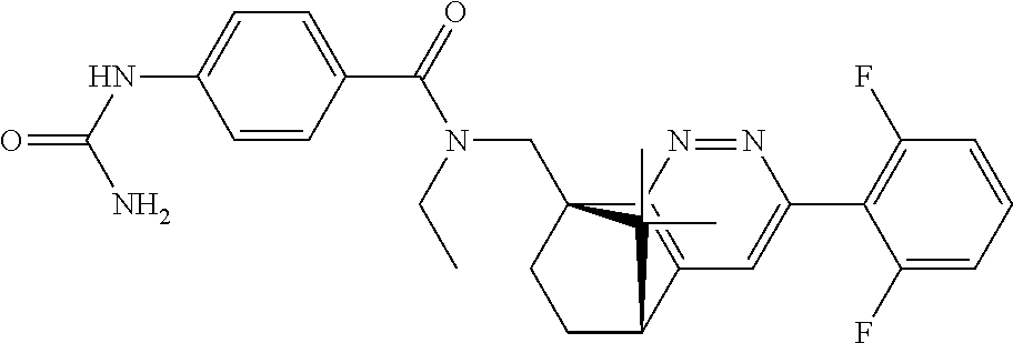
C1(C(=O)N(CC)CC23CCC(C4=C2N=NC(C2=C(F)C=CC=C2F)=C4)C3(C)C)=CC=C(NC(=O)N)C=C1
